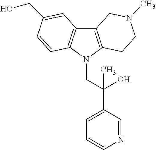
C12=C(N(CC(C3=CC=CN=C3)(O)C)C3=C1C=C(CO)C=C3)CCN(C)C2
